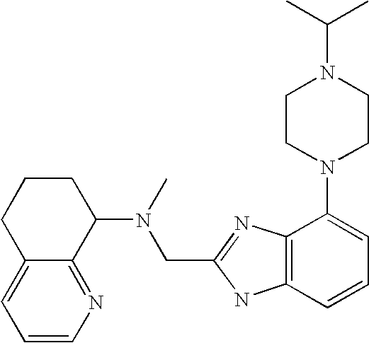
C1=CN=C2C(=C1)CCCC2N(C)CC1=NC2=C(N1)C=CC=C2N1CCN(C(C)C)CC1
